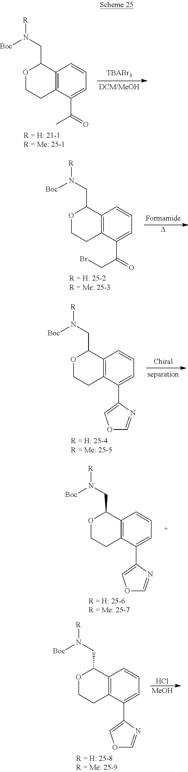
C12=C(C(C(=O)C)=CC=C1)CCOC2CN([R])[Boc].[D].C12=C(C(C(=O)CBr)=CC=C1)CCOC2CN([R])[Boc].C12=C(C(C3=COC=N3)=CC=C1)CCOC2CN([R])[Boc].C12=C(C(C3=COC=N3)=CC=C1)CCOC2CN([R])[Boc].Cl.[MeOH].C12=C(C(C3=COC=N3)=CC=C1)CCOC2CN([R])[Boc]
